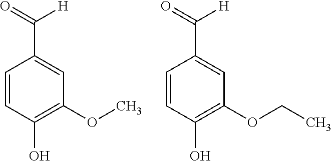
C1=CC(O)=C(OC)C=C1C(=O)[H].C1=CC(O)=C(OCC)C=C1C(=O)[H]
